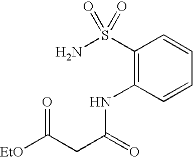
C1(S(N)(=O)=O)=C(NC(=O)CC([EtO])=O)C=CC=C1
